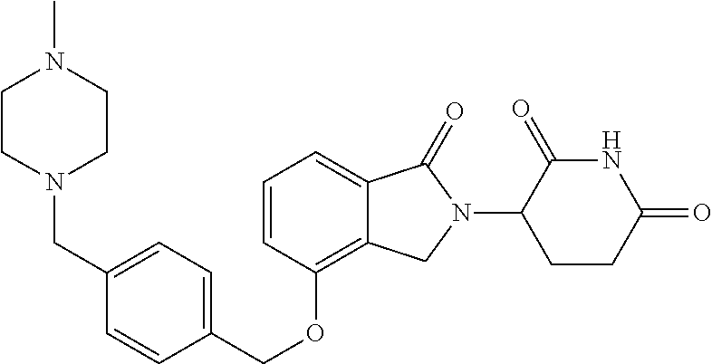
C(OC1=C2C(=CC=C1)C(=O)N(C1C(=O)NC(=O)CC1)C2)C1=CC=C(CN2CCN(C)CC2)C=C1
